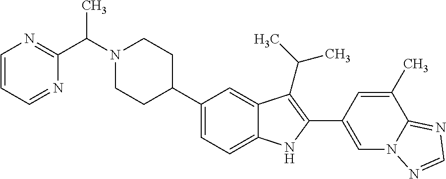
C1(C2CCN(C(C3=NC=CC=N3)C)CC2)=CC=C2C(=C1)C(C(C)C)=C(C1=CN3C(=NC=N3)C(C)=C1)N2
